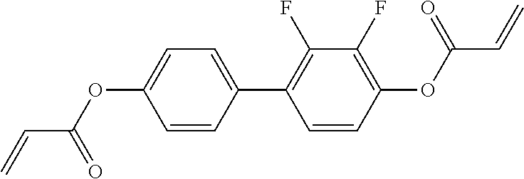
C1=CC(C2=C(F)C(F)=C(OC(=O)C=C)C=C2)=CC=C1OC(C=C)=O
